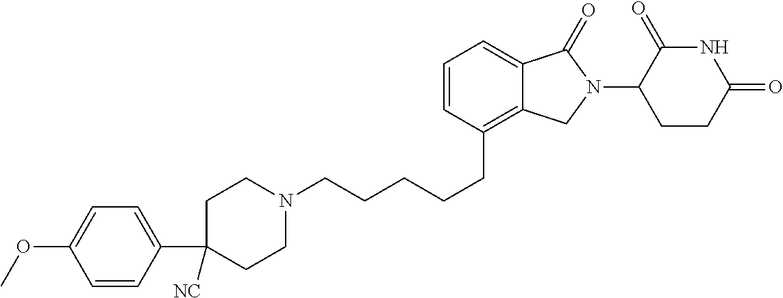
C1N(CCCCCC2=C3C(=CC=C2)C(=O)N(C2C(=O)NC(=O)CC2)C3)CCC(C2=CC=C(OC)C=C2)([NC])C1
